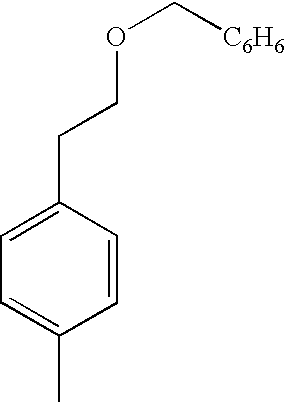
C1=CC(CCOC[C6H6])=CC=C1C
